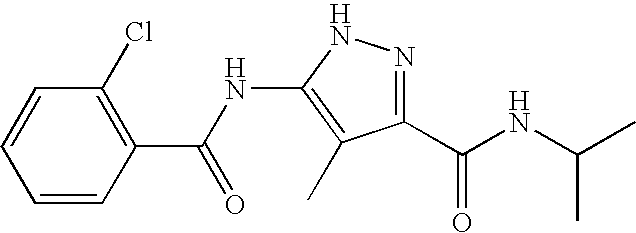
C1=CC(C(NC2=C(C)C(C(NC(C)C)=O)=NN2)=O)=C(Cl)C=C1
